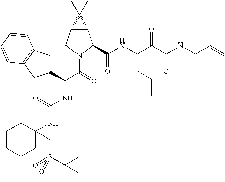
C12C(CN(C(C(NC(=O)NC3(CS(C(C)(C)C)(=O)=O)CCCCC3)C3CC4=C(C3)C=CC=C4)=O)C1C(NC(C(C(NCC=C)=O)=O)CCC)=O)C2(C)C
